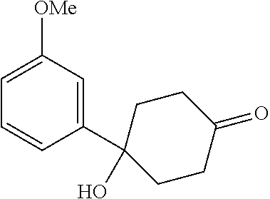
C1=C([OMe])C=C(C2(O)CCC(=O)CC2)C=C1
